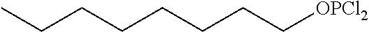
CCCCCCCC[OPCl2]
